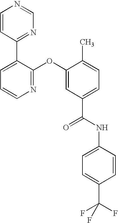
N1=C(OC2=CC(C(NC3=CC=C(C(F)(F)F)C=C3)=O)=CC=C2C)C(C2=NC=NC=C2)=CC=C1
